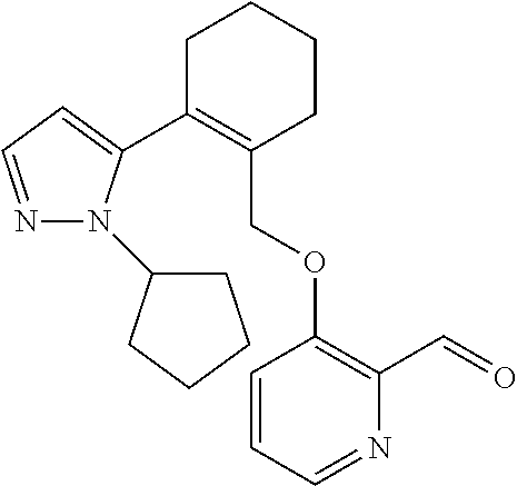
C1C(C2=CC=NN2C2CCCC2)=C(COC2=C(C=O)N=CC=C2)CCC1
